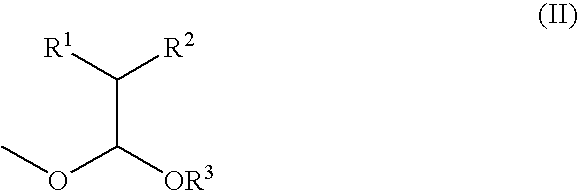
O(C([OR3])C([R2])[R1])C
